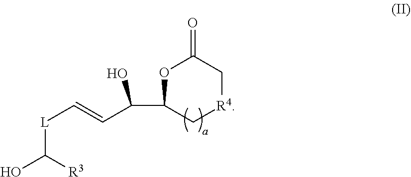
O1C(C(C=C[L]C(O)[R3])O)C[R4]CC1=O
